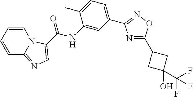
C1=CC=CC2=NC=C(C(NC3=CC(C4=NOC(C5CC(O)(C(F)(F)F)C5)=N4)=CC=C3C)=O)N12
